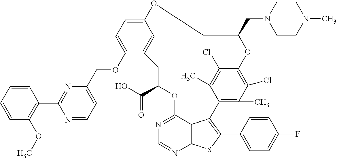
C12=CC(=CC=C1OCC1=CC=NC(C3=C(OC)C=CC=C3)=N1)OCC(CN1CCN(C)CC1)OC1=C(Cl)C(C)=C(C3=C(C4=CC=C(F)C=C4)SC4=C3C(=NC=N4)OC(C(O)=O)C2)C(C)=C1Cl
